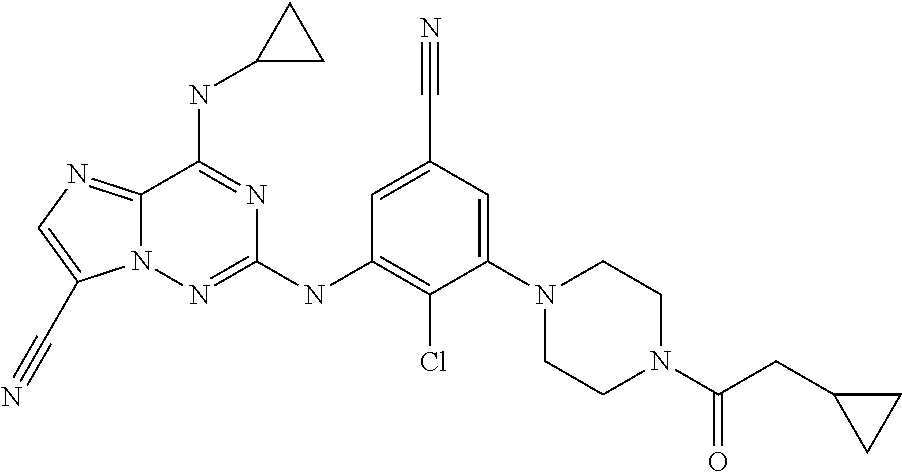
C12=NC=C(C#N)N1N=C(NC1=C(Cl)C(N3CCN(C(CC4CC4)=O)CC3)=CC(C#N)=C1)N=C2NC1CC1
